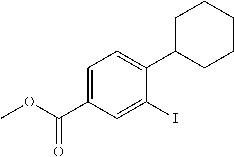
C1C(C2=CC=C(C(OC)=O)C=C2I)CCCC1
